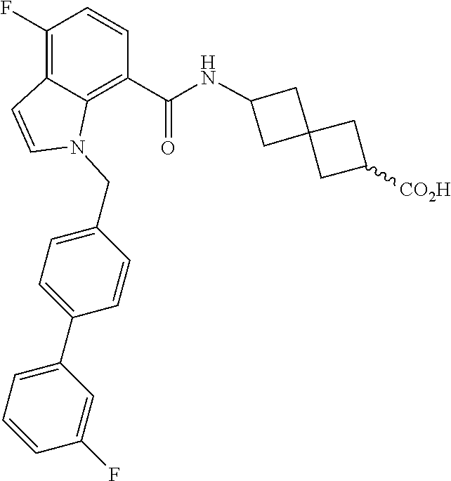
N1(CC2=CC=C(C3=CC=CC(F)=C3)C=C2)C2=C(C(NC3CC4(C3)CC([CO2H])C4)=O)C=CC(F)=C2C=C1
